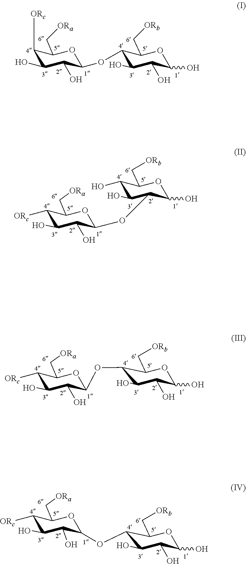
C1([ORc])C(O)C(O)C(OC2C(O)C(O)C(O)OC2C[ORb])OC1C[ORa].C1([ORc])C(O)C(O)C(OC2C(O)C(O)C(C[ORb])OC2O)OC1C[ORa].C1([ORc])C(O)C(O)C(OC2C(O)C(O)C(O)OC2C[ORb])OC1C[ORa].C1([ORc])C(O)C(O)C(OC2C(O)C(O)C(O)OC2C[ORb])OC1C[ORa]
